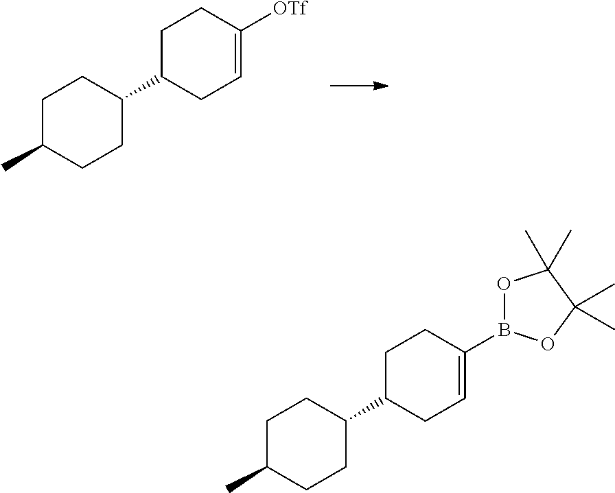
C1C(C)CCC(C2CC=C([OTf])CC2)C1.C1C(C)CCC(C2CC=C(B3OC(C)(C)C(C)(C)O3)CC2)C1
